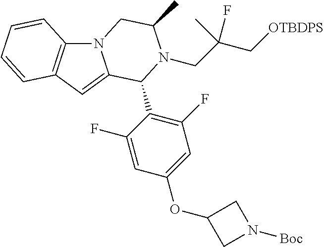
N12C3=C(C=C1C(C1=C(F)C=C(OC4CN([Boc])C4)C=C1F)N(CC(C[OTBDPS])(F)C)C(C)C2)C=CC=C3
